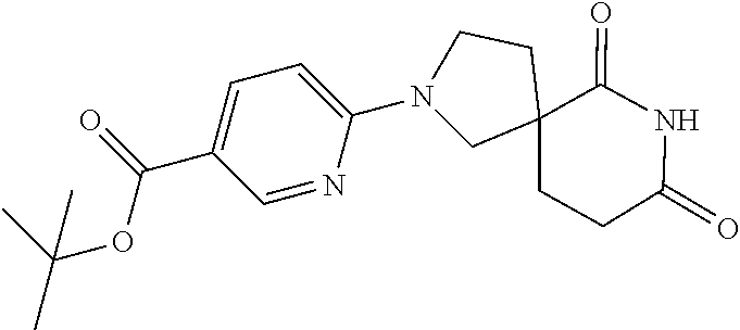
N1(C2=CC=C(C(=O)OC(C)(C)C)C=N2)CC2(CCC(=O)NC2=O)CC1
